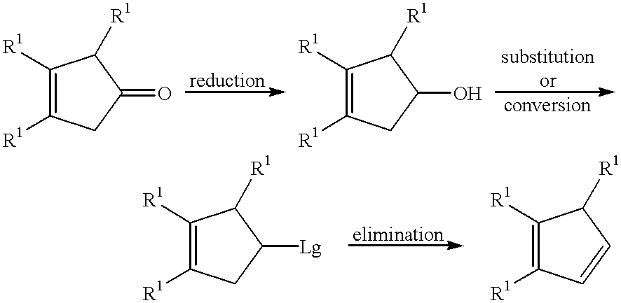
C1([R1])=C([R1])CC(=O)C1[R1].C1([R1])=C([R1])CC(O)C1[R1].C1([R1])=C([R1])CC([Lg])C1[R1].C1([R1])=C([R1])C=CC1[R1]
